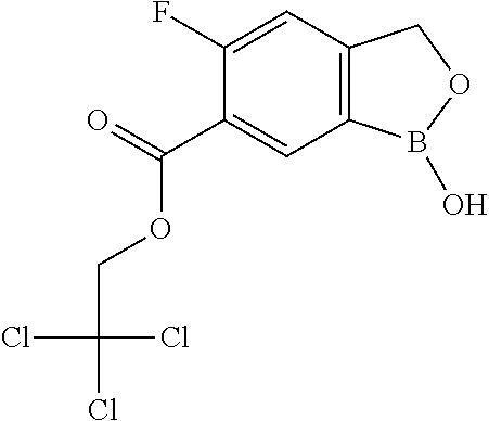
C1(C(=O)OCC(Cl)(Cl)Cl)=CC2=C(C=C1F)COB2O
